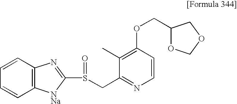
C1(C)=C(OCC2OCOC2)C=CN=C1CS(C1=NC2=C(C=CC=C2)[NNa]1)=O
